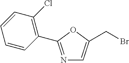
N1=C(C2=C(Cl)C=CC=C2)OC(CBr)=C1
